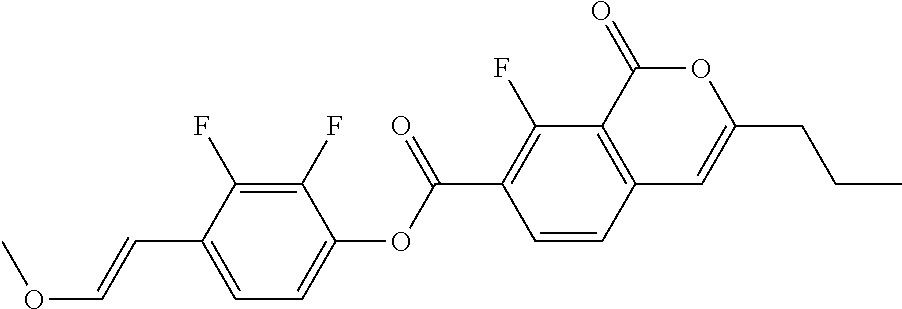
C12=C(C(=O)OC(CCC)=C1)C(F)=C(C(OC1=CC=C(C=COC)C(F)=C1F)=O)C=C2
